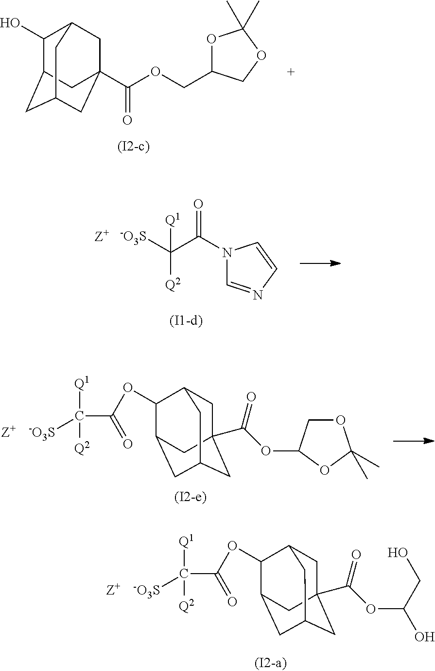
C(C(OC1C2CC3CC(C(OC(CO)O)=O)(CC1C3)C2)=O)([-O3S])([Q1])[Q2].C1(O)C2CC3(C(OCC4OC(C)(C)OC4)=O)CC(CC1C3)C2.[-O3S]C(C(=O)N1C=NC=C1)([Q2])[Q1].C(C(OC1C2CC3CC(C(OC4COC(C)(C)O4)=O)(CC1C3)C2)=O)([-O3S])([Q1])[Q2].[(I2-e)]
